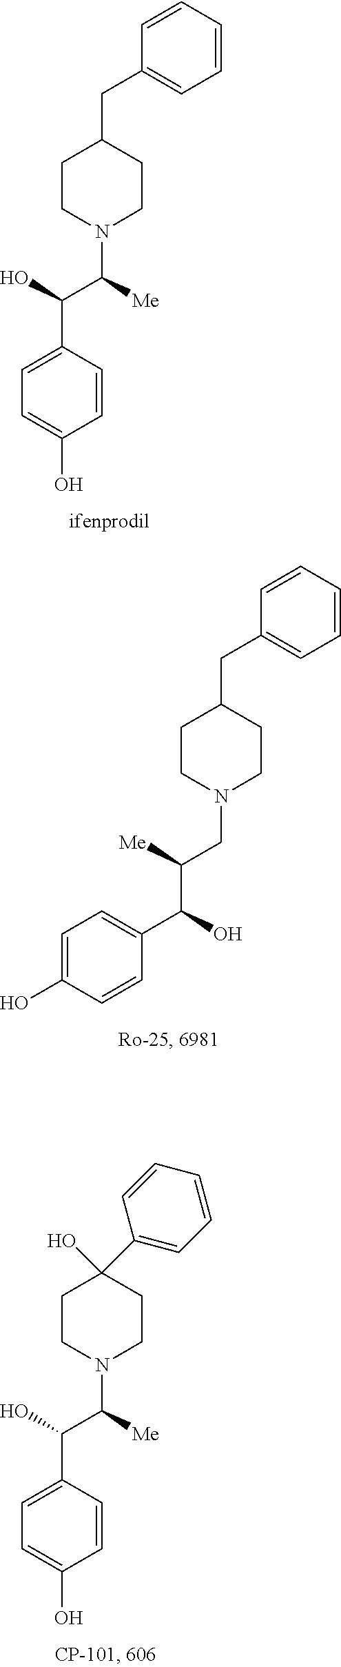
C1=C(C(C(N2CCC(C3=CC=CC=C3)(O)CC2)[Me])O)C=CC(O)=C1.C1=C(C(C(N2CCC(CC3=CC=CC=C3)CC2)[Me])O)C=CC(O)=C1.C1(C(C(CN2CCC(CC3=CC=CC=C3)CC2)[Me])O)=CC=C(O)C=C1
